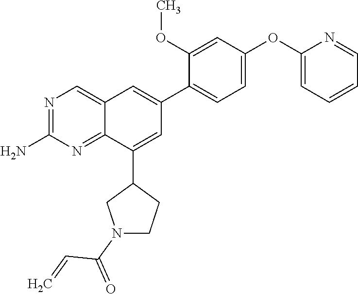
C1(OC2=CC=CC=N2)=CC=C(C2=CC3=CN=C(N)N=C3C(C3CN(C(=O)C=C)CC3)=C2)C(OC)=C1
